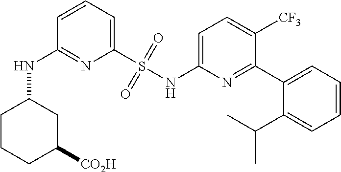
N(C1=NC(S(NC2=CC=C([CF3])C(C3=CC=CC=C3C(C)C)=N2)(=O)=O)=CC=C1)C1CCCC([CO2H])C1
